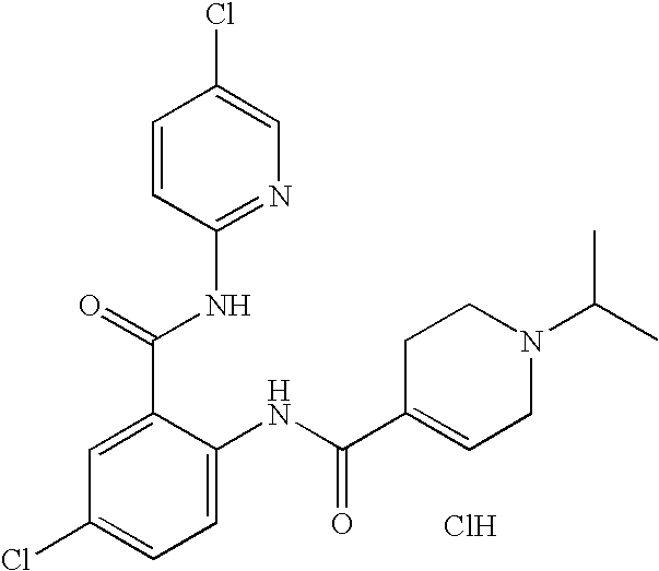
C1=CC(NC(C2=CC(Cl)=CC=C2NC(C2=CCN(C(C)C)CC2)=O)=O)=NC=C1Cl.Cl
